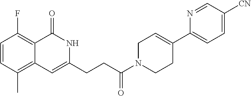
C1=CC(C)=C2C(=C1F)C(=O)NC(CCC(N1CCC(C3=CC=C([CN])C=N3)=CC1)=O)=C2
